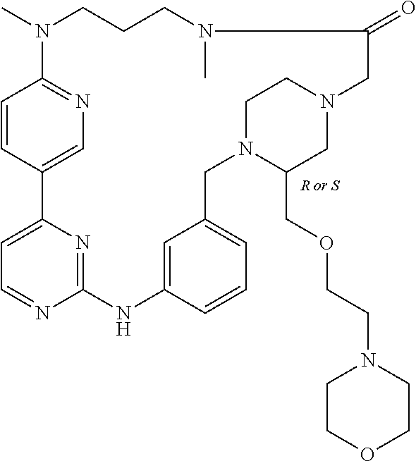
C1=CC2=CN=C1N(C)CCCN(C)C(=O)CN1CC(COCCN3CCOCC3)N(CC3=CC=CC(=C3)NC3=NC2=CC=N3)CC1
